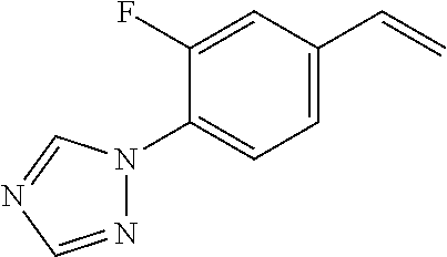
C1=C(C=C)C=C(F)C(N2N=CN=C2)=C1
